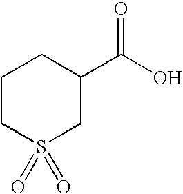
C1CS(=O)(=O)CC(C(=O)O)C1
